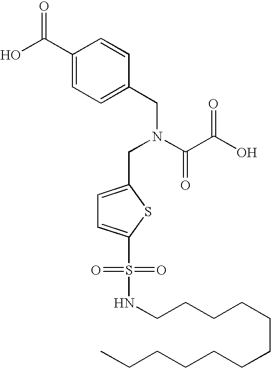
C1=CC(CN(C(C(O)=O)=O)CC2=CC=C(S(NCCCCCCCCCCCC)(=O)=O)S2)=CC=C1C(O)=O
